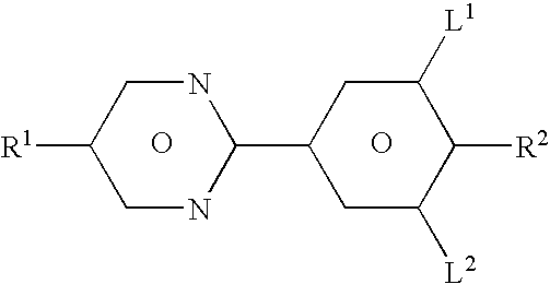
O.O.C1([R1])CNC(C2CC([L2])C([R2])C([L1])C2)NC1
